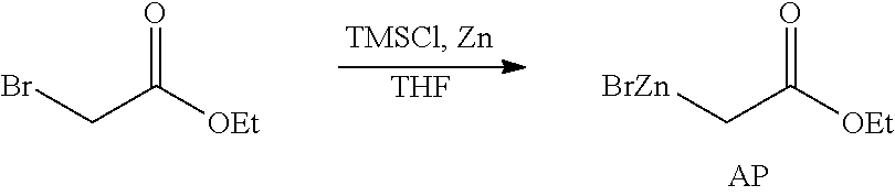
[THF].O=C([OEt])C[BrZn].O=C([OEt])CBr
